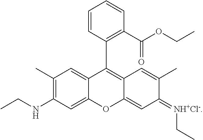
C1=CC(C2=C3C(=CC(=[NH+Cl-]CC)C(C)=C3)OC3=CC(NCC)=C(C)C=C23)=C(C(OCC)=O)C=C1
